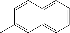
C1=C2C(=CC=C1)C=C(C)C=C2
